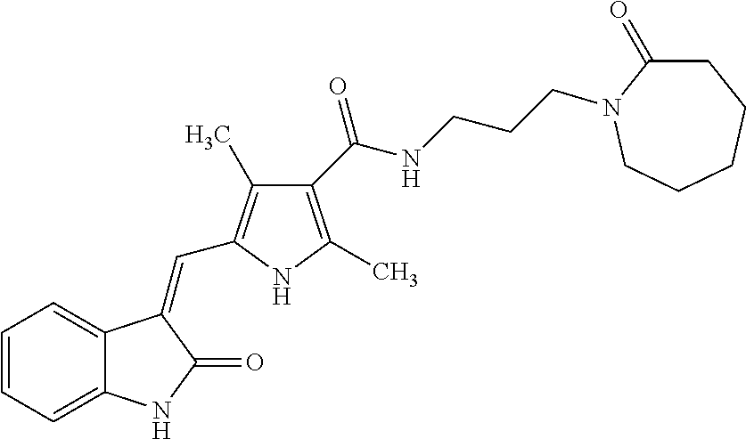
C1=CC=C2C(=C1)C(=CC1=C(C)C(C(NCCCN3C(=O)CCCCC3)=O)=C(C)N1)C(=O)N2
